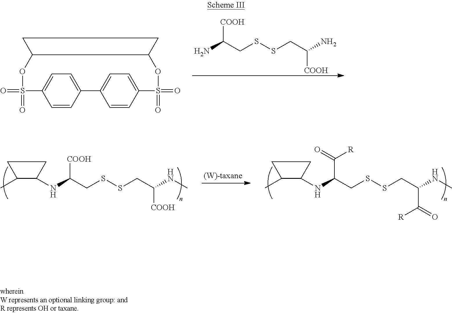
C1(C)C(NC(CSSCC(NC)C(=O)[R])C(=O)[R])CC1.C1(C)C(NC(CSSCC(NC)[COOH])[COOH])CC1.NC(CSSCC(N)[COOH])[COOH].C1=C2C=CC(=C1)S(=O)(=O)OC1C(OS(=O)(=O)C3=CC=C2C=C3)CC1
